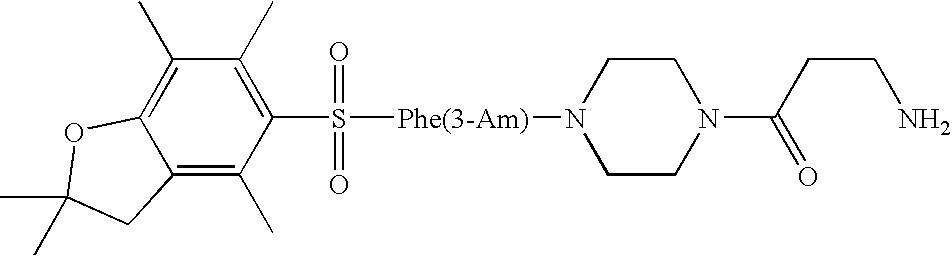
C12=C(C)C(C)=C(S([Phe(3-Am)]N3CCN(C(CCN)=O)CC3)(=O)=O)C(C)=C1CC(C)(C)O2
